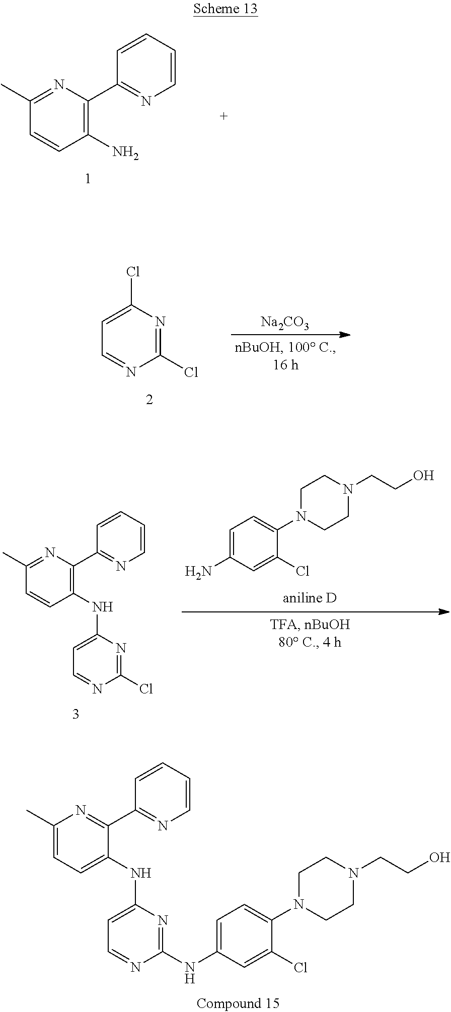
C1(C2=NC=CC=C2)=C(N)C=CC(C)=N1.N1=C(Cl)N=CC=C1Cl.[Na2CO3].N1=C(Cl)N=CC=C1NC1=C(C2=NC=CC=C2)N=C(C)C=C1.NC1=CC=C(N2CCN(CCO)CC2)C(Cl)=C1.N1=C(NC2=CC=C(N3CCN(CCO)CC3)C(Cl)=C2)N=CC=C1NC1=CC=C(C)N=C1C1=NC=CC=C1
